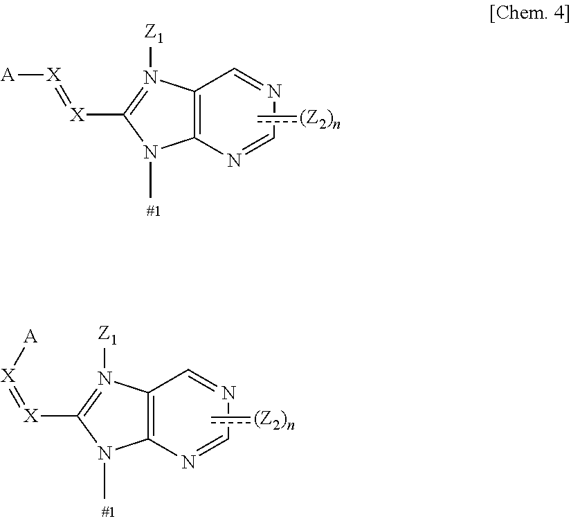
C12=C(N=CN=C1)N(C)C([X]=[X][A])=N2[Z1].c[(Z2)n].C12=C(N=CN=C1)N(C)C([X]=[X][A])=N2[Z1].c[(Z2)n]
